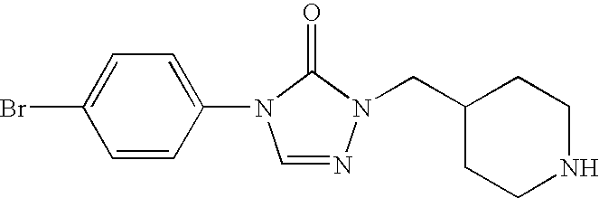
C1=CC(N2C=NN(CC3CCNCC3)C2=O)=CC=C1Br
